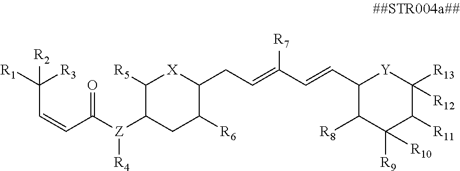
C(C=CC(=O)[Z](C1C([R5])[X]C(CC=C(C=CC2C([R8])C([R10])([R9])C([R11])C([R12])([R13])[Y]2)[R7])C([R6])C1)[R4])([R3])([R1])[R2]
